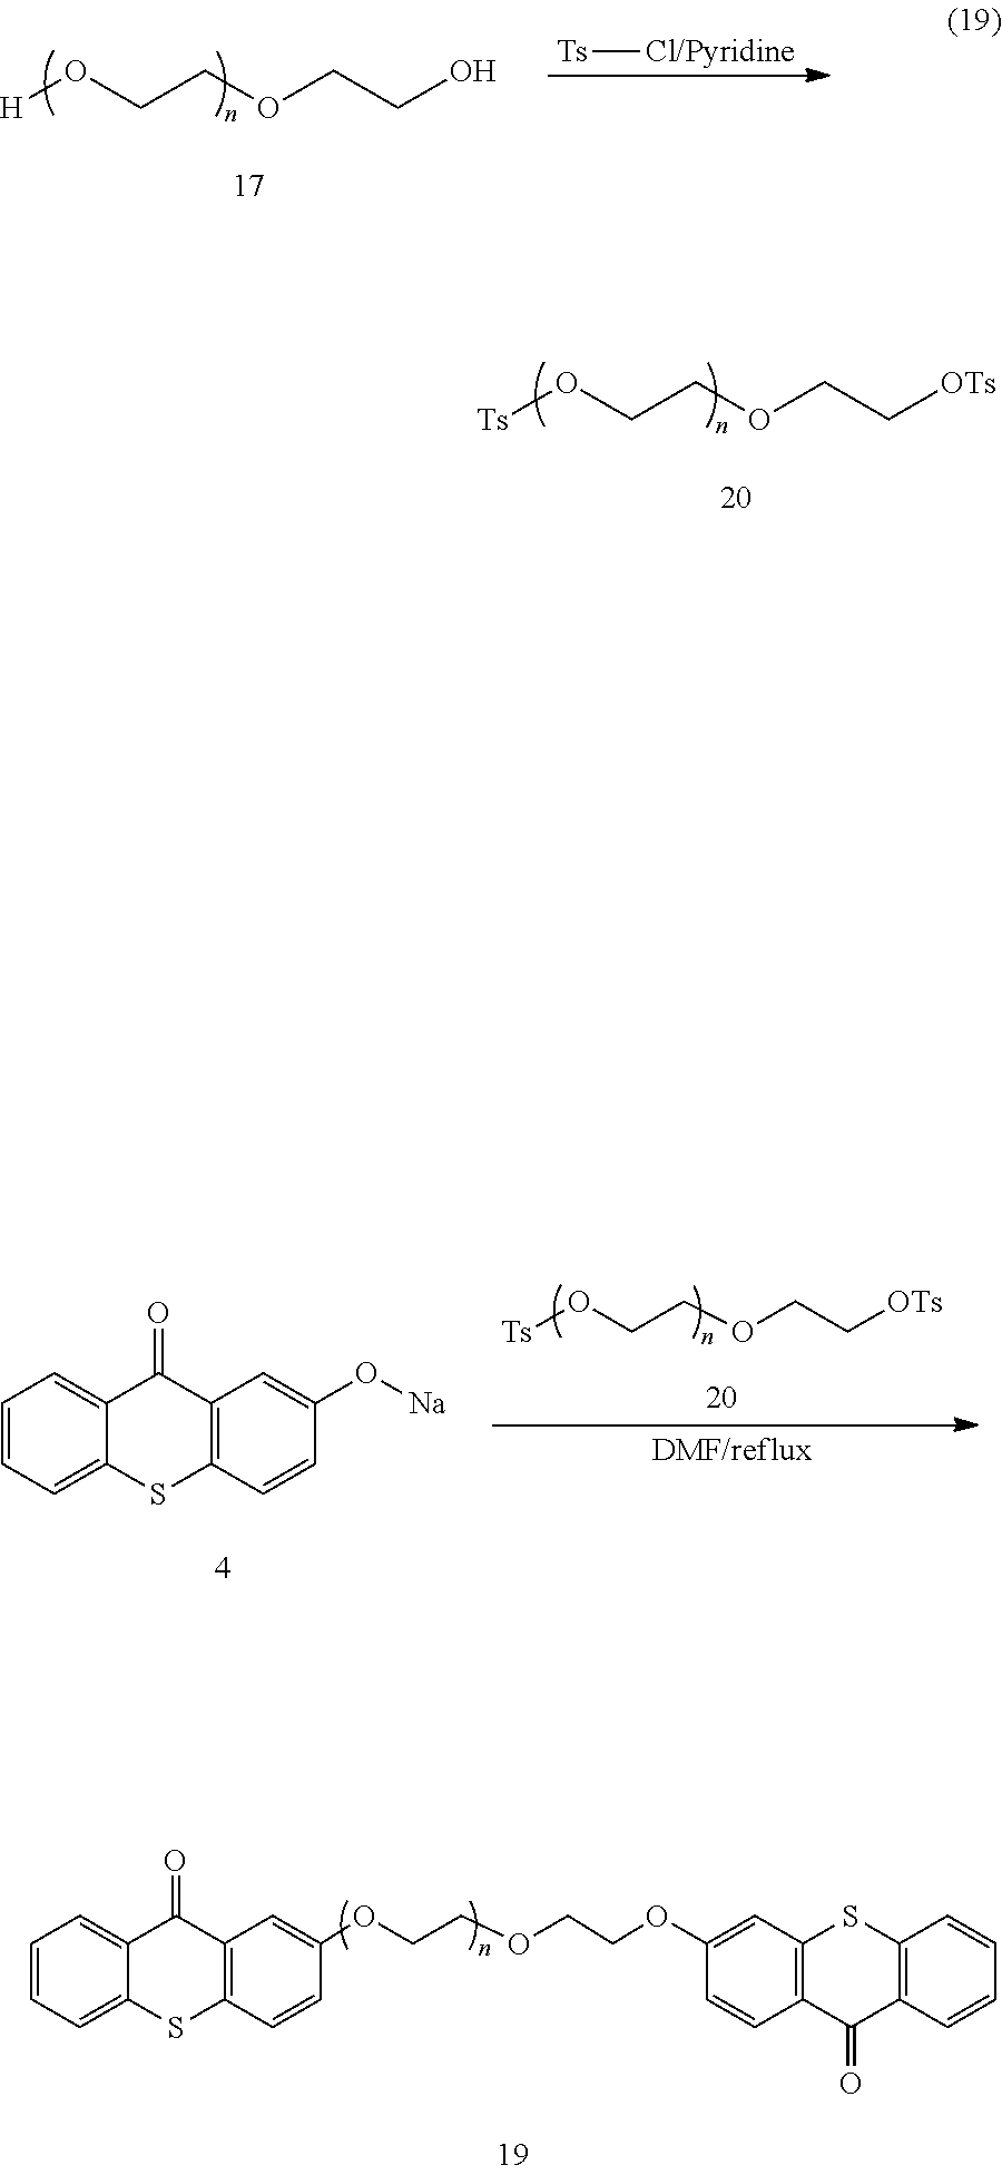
C1=CC=C2C(=C1)C(=O)C1=C(S2)C=CC(OCCOCCOC2=CC3=C(C=C2)C(=O)C2=C(S3)C=CC=C2)=C1.[H]OCCOCCO.[Ts][Cl/Pyridine].[Ts]OCCOCC[OTs].C1=CC=C2C(=C1)C(=O)C1=C(S2)C=CC(O[Na])=C1.[Ts]OCCOCC[OTs]
